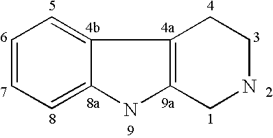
C12=C(C3=CC=CC=C3N1)CCNC2
